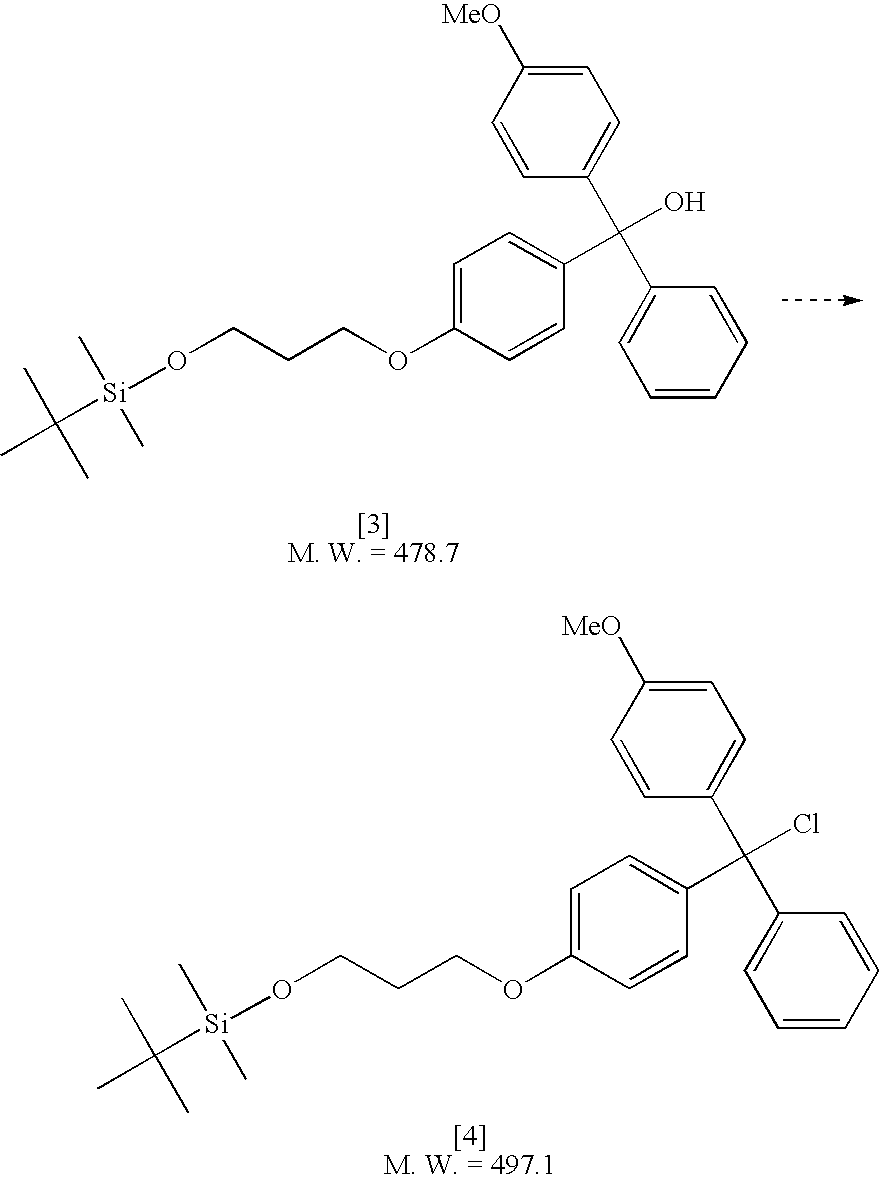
C1=C(OCCCO[Si](C(C)(C)C)(C)C)C=CC(C(O)(C2=CC=C([MeO])C=C2)C2=CC=CC=C2)=C1.C1=C(OCCCO[Si](C(C)(C)C)(C)C)C=CC(C(Cl)(C2=CC=C([MeO])C=C2)C2=CC=CC=C2)=C1
